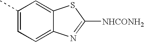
C1(C)=CC=C2C(=C1)SC([NHCONH2])=N2
